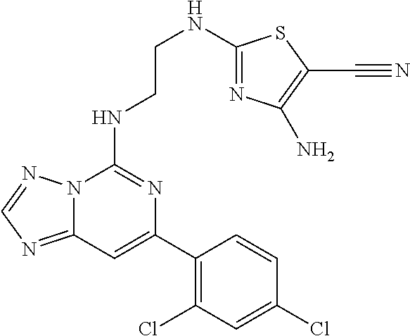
C12=NC=NN1C(NCCNC1=NC(N)=C(C#N)S1)=NC(C1=C(Cl)C=C(Cl)C=C1)=C2
